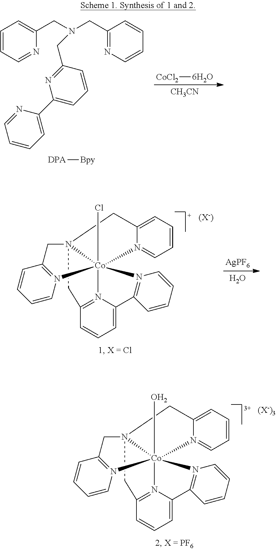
[CoCl2][6H2O].[CH3CN].C1=CC=NC(CN(CC2=NC=CC=C2)CC2=NC(C3=CC=CC=N3)=CC=C2)=C1.[DPA][Bpy].[AgPF6].O.C1=C2N3=C(C=C1)CN14CC5=N(C=CC=C5)[Co]31(Cl)(N1=C2C=CC=C1)N1=CC=CC=C1C4.[(X-)].C1=C2N3=C(C=C1)CN14CC5=N(C=CC=C5)[Co]31(O)(N1=C2C=CC=C1)N1=CC=CC=C1C4.[(X-)3]
